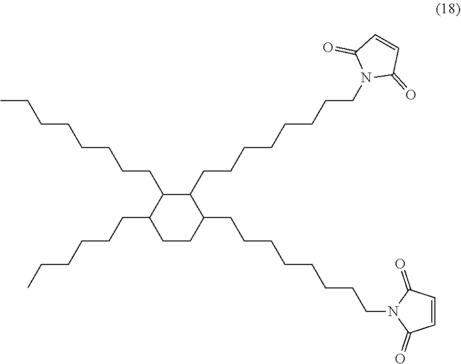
C1(CCCCCC)CCC(CCCCCCCCN2C(=O)C=CC2=O)C(CCCCCCCCN2C(=O)C=CC2=O)C1CCCCCCCC
